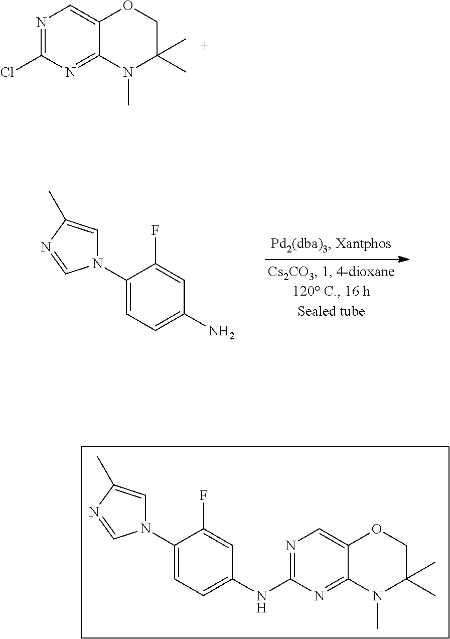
C1(N2C=C(C)N=C2)=CC=C(N)C=C1F.C1(N2C=C(C)N=C2)=CC=C(NC2=NC=C3C(=N2)N(C)C(C)(C)CO3)C=C1F.N1=C(Cl)N=C2C(=C1)OCC(C)(C)N2C
